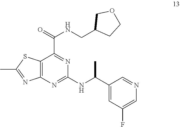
C12=C(N=C(NC(C3=CC(F)=CN=C3)C)N=C1C(NCC1CCOC1)=O)N=C(C)S2
